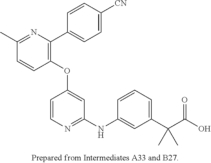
C1(OC2=CC(NC3=CC(C(C(O)=O)(C)C)=CC=C3)=NC=C2)=C(C2=CC=C([CN])C=C2)N=C(C)C=C1
